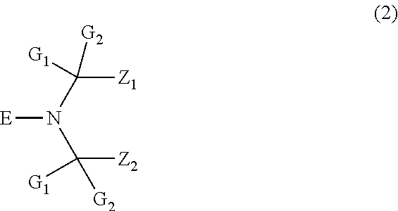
[E]N(C([G2])([Z1])[G1])C([Z2])([G1])[G2]
